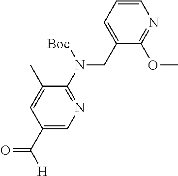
C1(CN(C2=NC=C(C([H])=O)C=C2C)[Boc])=CC=CN=C1OC
